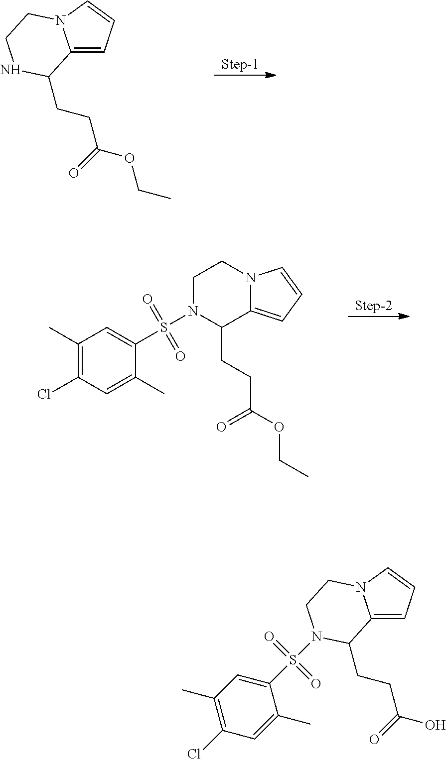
C12=CC=CN1CCNC2CCC(OCC)=O.C(CC(OCC)=O)C1C2=CC=CN2CCN1S(C1=CC(C)=C(Cl)C=C1C)(=O)=O.C12=CC=CN1CCN(S(C1=CC(C)=C(Cl)C=C1C)(=O)=O)C2CCC(O)=O
